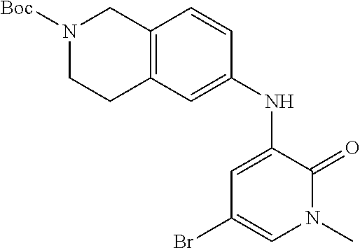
C12=C(C=CC(NC3=CC(Br)=CN(C)C3=O)=C1)CN([Boc])CC2
